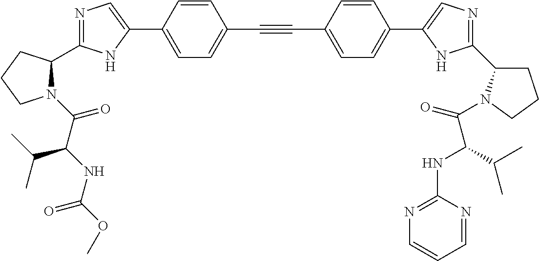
N1=C(C2N(C(C(NC(=O)OC)C(C)C)=O)CCC2)NC(C2=CC=C(C#CC3=CC=C(C4=CN=C(C5CCCN5C(=O)C(NC5=NC=CC=N5)C(C)C)N4)C=C3)C=C2)=C1
